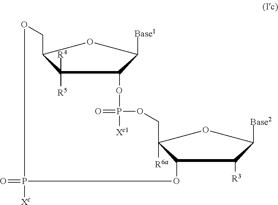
C1([R5])([R4])C2COP(=O)([Xc])OC3C([R6a])(COP(=O)([Xc1])OC1C([Base1])O2)OC([Base2])C3[R3]
